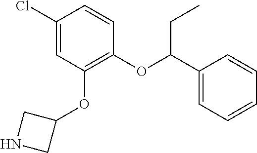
C1(Cl)=CC(OC2CNC2)=C(OC(C2=CC=CC=C2)CC)C=C1
